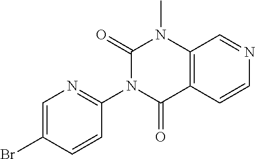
BrC1=CN=C(N2C(=O)N(C)C3=C(C=CN=C3)C2=O)C=C1
